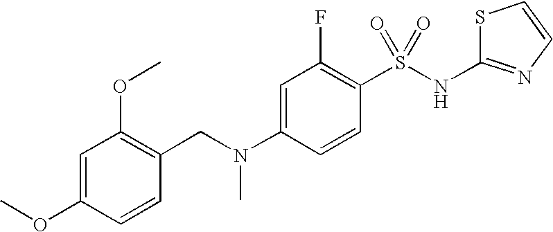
O(C1=CC(OC)=C(CN(C2=CC(F)=C(S(NC3=NC=CS3)(=O)=O)C=C2)C)C=C1)C
